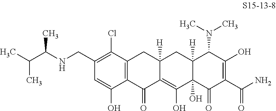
C12=C(C(=O)C3=C(O)C4(O)C([H])(CC3([H])C1)C(N(C)C)C(O)=C(C(N)=O)C4=O)C(O)=CC(CNC(C(C)C)C)=C2Cl
